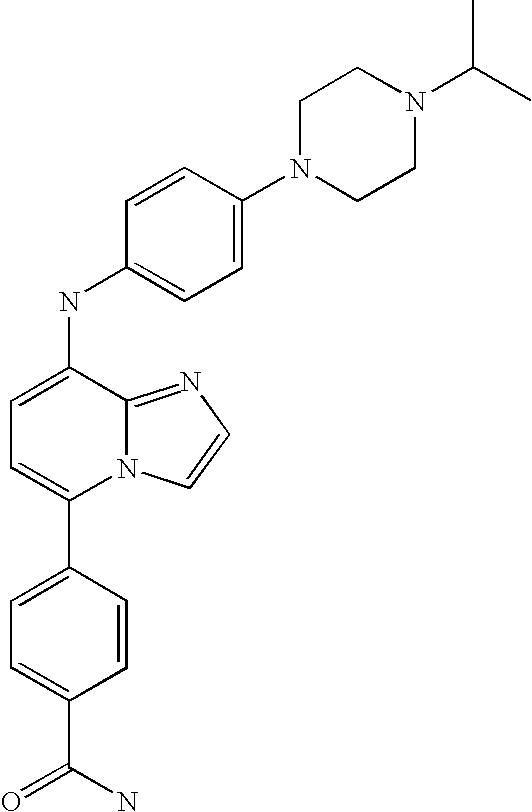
C1(C2=CC=C(C(N)=O)C=C2)=CC=C(NC2=CC=C(N3CCN(C(C)C)CC3)C=C2)C2=NC=CN12
